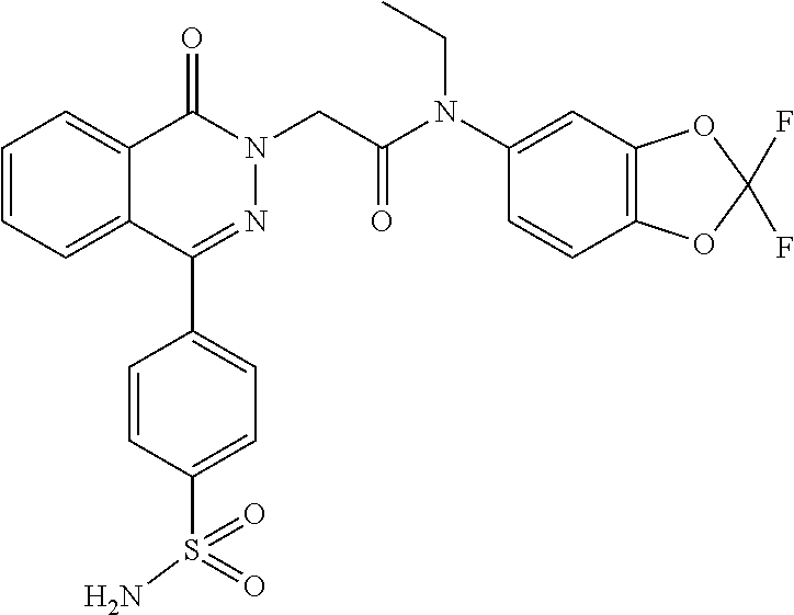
C1=CC=C2C(=C1)C(=O)N(CC(=O)N(C1=CC3=C(C=C1)OC(F)(F)O3)CC)N=C2C1=CC=C(S(=O)(N)=O)C=C1
